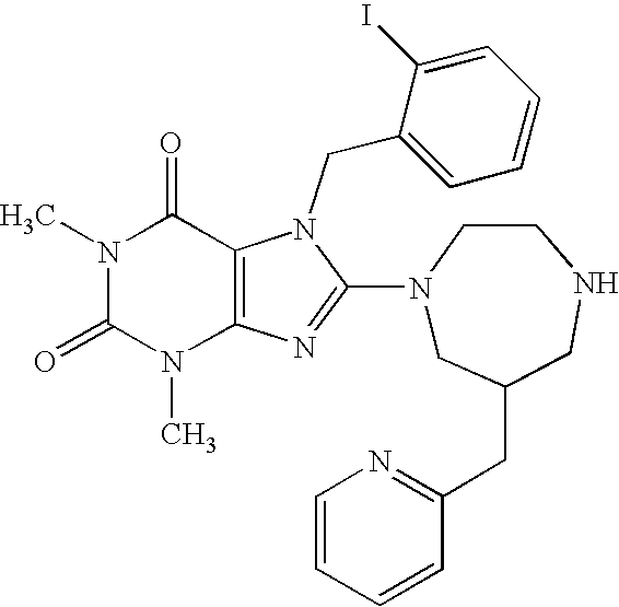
N1(C)C(=O)N(C)C2=C(C1=O)N(CC1=CC=CC=C1I)C(N1CC(CC3=NC=CC=C3)CNCC1)=N2
